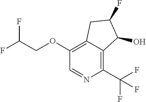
O(C1=C2C(=C(C(F)(F)F)N=C1)C(O)C(F)C2)CC(F)F
